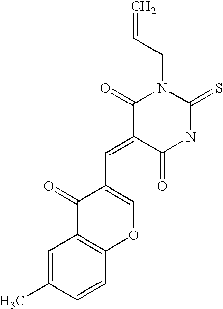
C1=C(C)C=CC2=C1C(=O)C(C=C1C(=O)NC(=S)N(CC=C)C1=O)=CO2
